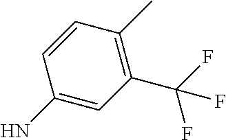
C1=CC(N)=CC(C(F)(F)F)=C1C
